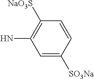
C1([NaO3S])=C(N)C=C([SO3Na])C=C1
